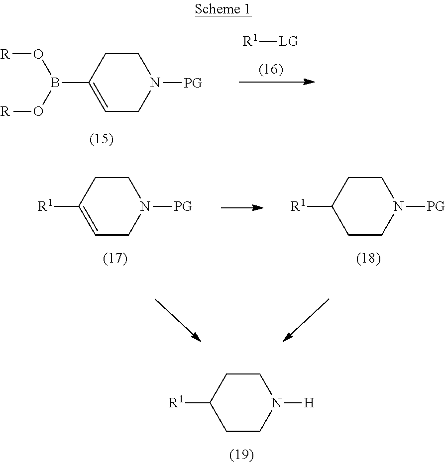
[R1]C1=CCN([PG])CC1.[R1]C1CCN([PG])CC1.[R1]C1CCN([H])CC1.[R]OB(O[R])C1=CCN([PG])CC1.[R1][LG]
